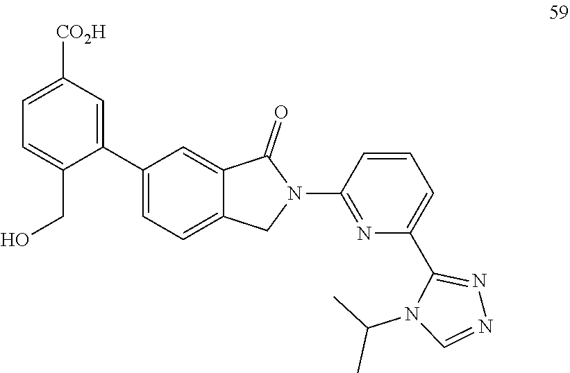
C1=C(C2=CC([CO2H])=CC=C2CO)C=C2C(=C1)CN(C1=NC(C3=NN=CN3C(C)C)=CC=C1)C2=O
